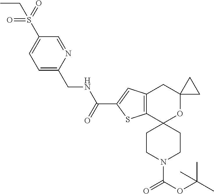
C1CN(C(OC(C)(C)C)=O)CCC12OC1(CC3=C2SC(C(=O)NCC2=CC=C(S(=O)(=O)CC)C=N2)=C3)CC1
